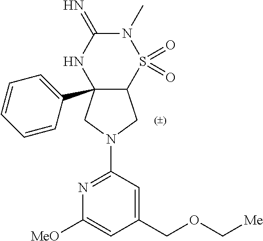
C12(C3=CC=CC=C3)C(S(=O)(=O)N(C)C(=N)N1)CN(C1=NC([MeO])=CC(COC[Me])=C1)C2
